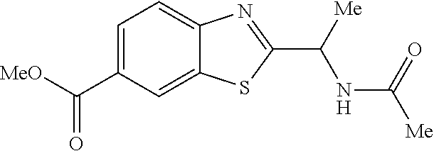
C1=C(C([MeO])=O)C=C2C(=C1)N=C(C([Me])NC(=O)[Me])S2
